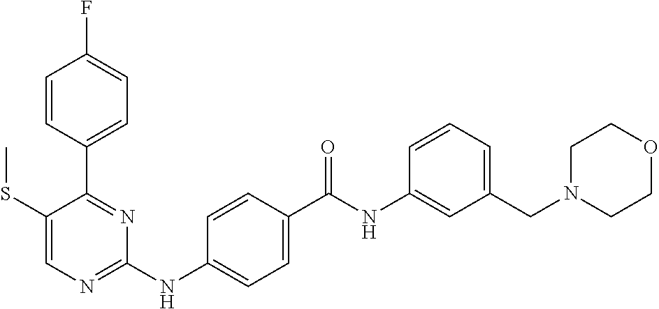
C1=CC(C2=NC(NC3=CC=C(C(NC4=CC(CN5CCOCC5)=CC=C4)=O)C=C3)=NC=C2SC)=CC=C1F
